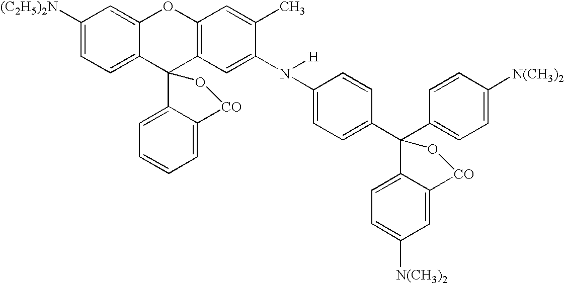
C1([(C2H5)2N])=CC=C2C(=C1)OC1=C(C23C2=CC=CC=C2[CO]O3)C=C(N([H])C2=CC=C(C3(C4=CC=C([N(CH3)2])C=C4)C4=CC=C([N(CH3)2])C=C4[CO]O3)C=C2)C(C)=C1
